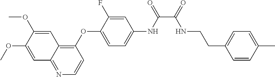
C1=C(OC)C(OC)=CC2=C(OC3=CC=C(NC(=O)C(=O)NCCC4=CC=C(C)C=C4)C=C3F)C=CN=C12
